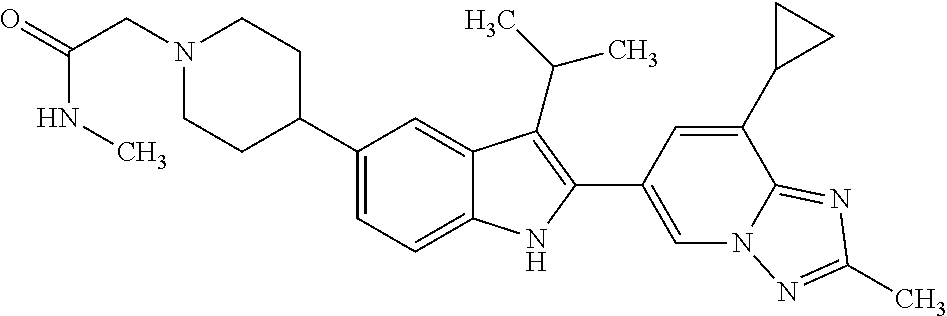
C1(C2CCN(CC(NC)=O)CC2)=CC=C2C(=C1)C(C(C)C)=C(C1=CN3C(=NC(C)=N3)C(C3CC3)=C1)N2
